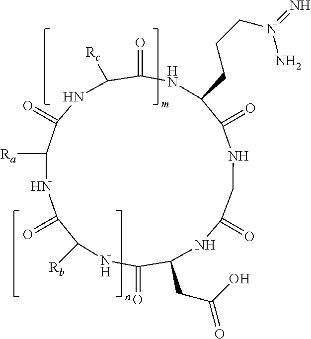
N1C(=O)C(CC(=O)O)NC(=O)CNC(=O)C(CCCN(=N)N)NC(=O)C([Rc])NC(=O)C([Ra])NC(=O)C1[Rb]
